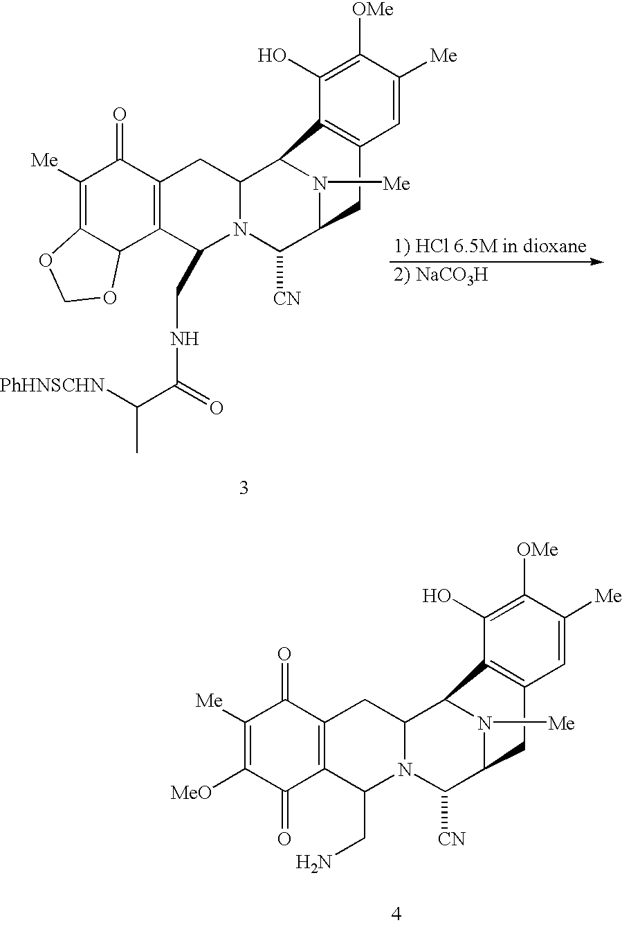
C1([Me])=C2C(C3=C(C1=O)CC1N(C3CNC(=O)C([PhHNSCHN])C)C([CN])C3N([Me])C1C1=C(C3)C=C([Me])C([OMe])=C1O)OCO2.C1([Me])=C([MeO])C(=O)C2=C(C1=O)CC1N(C2CN)C([CN])C2N([Me])C1C1=C(C2)C=C([Me])C([OMe])=C1O
